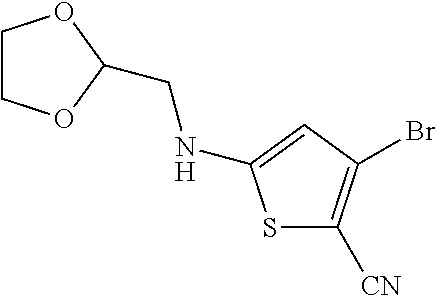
S1C([CN])=C(Br)C=C1NCC1OCCO1
